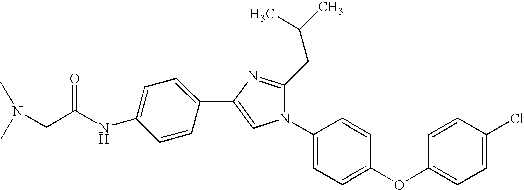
C1(N2C(CC(C)C)=NC(C3=CC=C(NC(CN(C)C)=O)C=C3)=C2)=CC=C(OC2=CC=C(Cl)C=C2)C=C1
